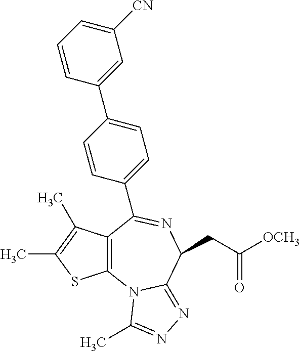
C12=C(N3C(=NN=C3C)C(CC([OCH3])=O)N=C1C1=CC=C(C3=CC([CN])=CC=C3)C=C1)SC(C)=C2C
